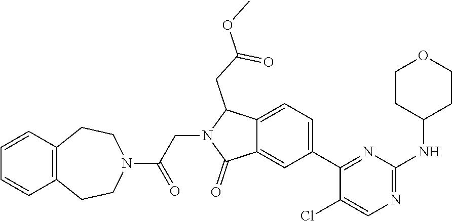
C1(C2=NC(NC3CCOCC3)=NC=C2Cl)=CC=C2C(=C1)C(=O)N(CC(N1CCC3=C(CC1)C=CC=C3)=O)C2CC(=O)OC
